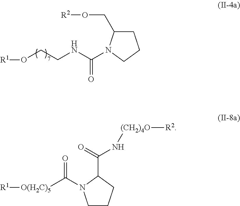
C1C(CO[R2])N(C(NCCO[R1])=O)CC1.C1CCC(C(=O)N[(CH2)4O][R2])N1C([O(H2C)5][R1])=O
